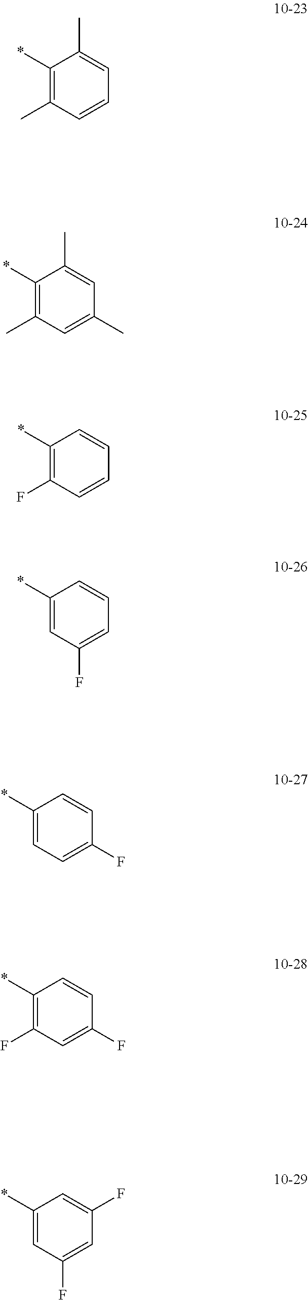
C1(*)=C(C)C=C(C)C=C1C.C1(*)=C(F)C=CC=C1.C1(*)=CC(F)=CC=C1.C1(*)=CC=C(F)C=C1.C1(*)=C(F)C=C(F)C=C1.C1(*)=CC(F)=CC(F)=C1.C1(*)=C(C)C=CC=C1C
